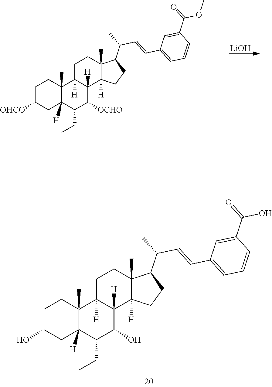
C1C([OHCO])CC2([H])C(C)(C1)C1([H])C([H])(C([OCHO])C2CC)C2([H])C(C)(CC1)C(C(C)C=CC1=CC=CC(C(OC)=O)=C1)CC2.[LiOH].C1C(O)CC2([H])C(C)(C1)C1([H])C([H])(C(O)C2CC)C2([H])C(C)(CC1)C(C(C)C=CC1=CC=CC(C(O)=O)=C1)CC2
